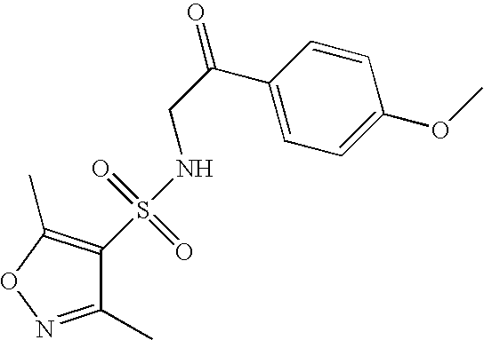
S(NCC(=O)C1=CC=C(OC)C=C1)(=O)(=O)C1=C(C)ON=C1C
